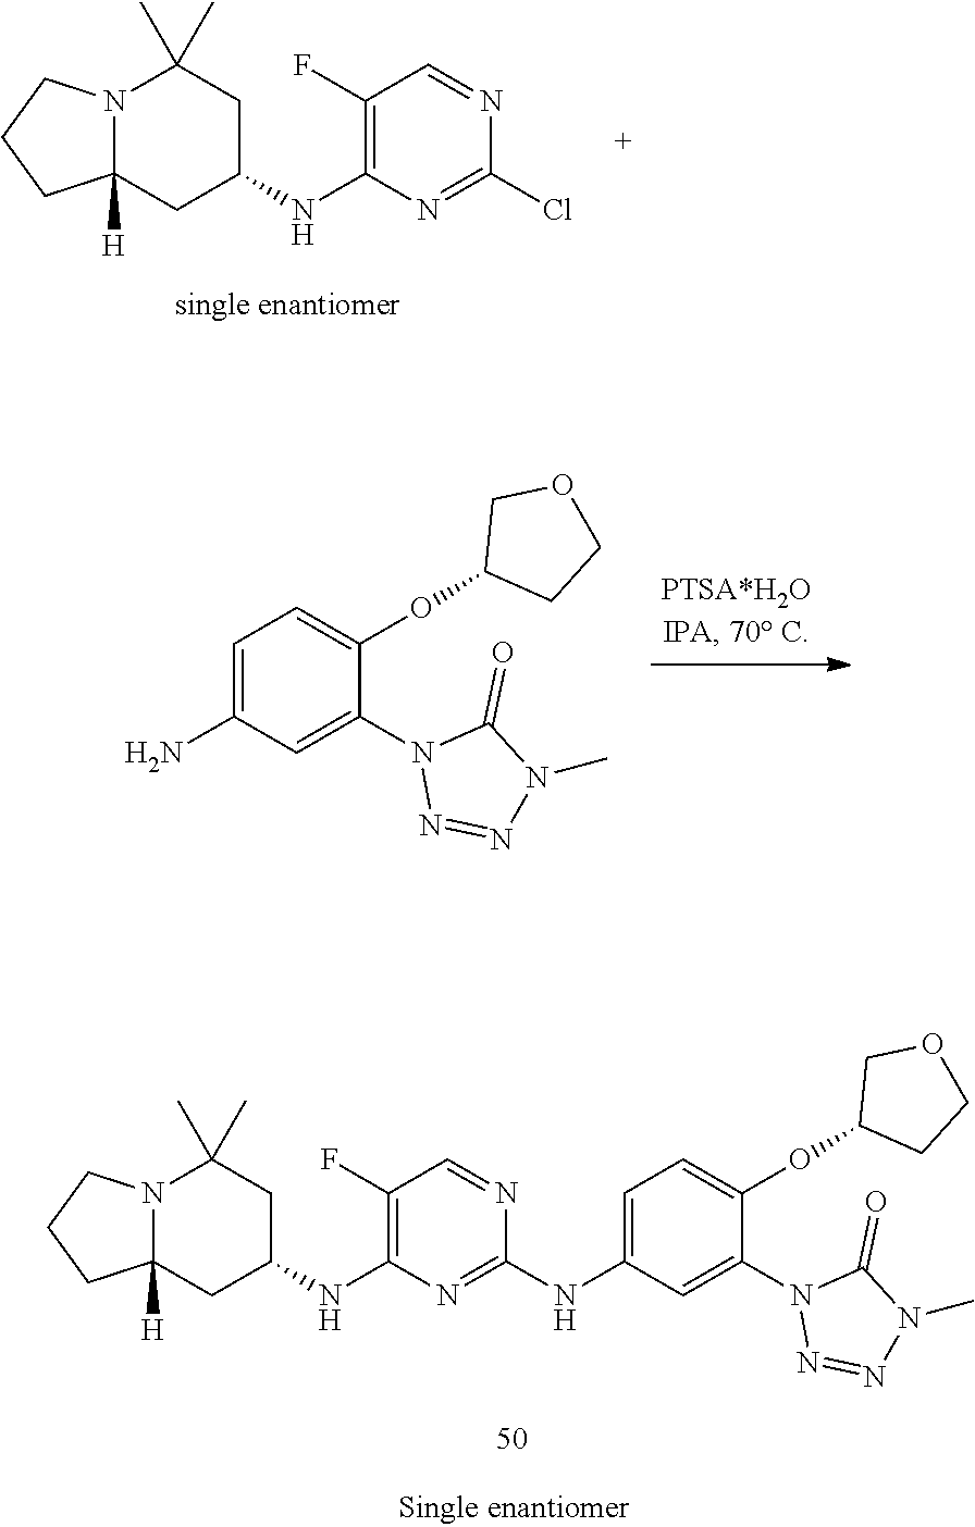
N12C([H])(CC(NC3=C(F)C=NC(Cl)=N3)CC1(C)C)CCC2.C1=C(N)C=C(N2N=NN(C)C2=O)C(OC2CCOC2)=C1.N12C([H])(CC(NC3=C(F)C=NC(NC4=CC=C(OC5CCOC5)C(N5N=NN(C)C5=O)=C4)=N3)CC1(C)C)CCC2
